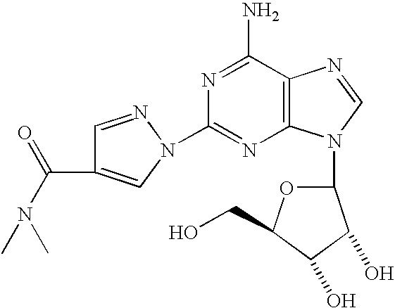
C12=C(C(N)=NC(N3C=C(C(N(C)C)=O)C=N3)=N1)N=CN2C1OC(CO)C(O)C1O
